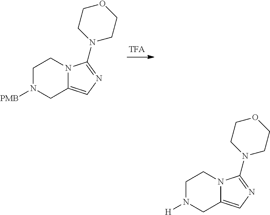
C1N([PMB])CC2=CN=C(N3CCOCC3)N2C1.C1N([H])CC2=CN=C(N3CCOCC3)N2C1
